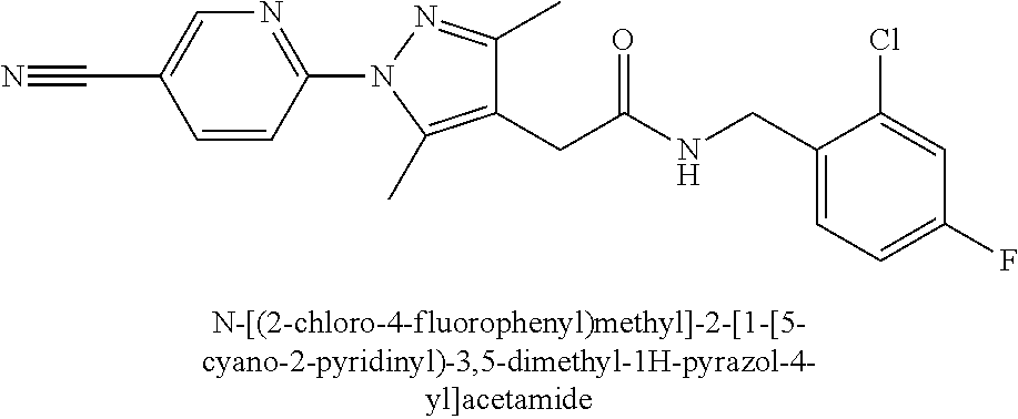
C1=C(F)C=C(Cl)C(CNC(CC2=C(C)N(C3=NC=C(C#N)C=C3)N=C2C)=O)=C1
